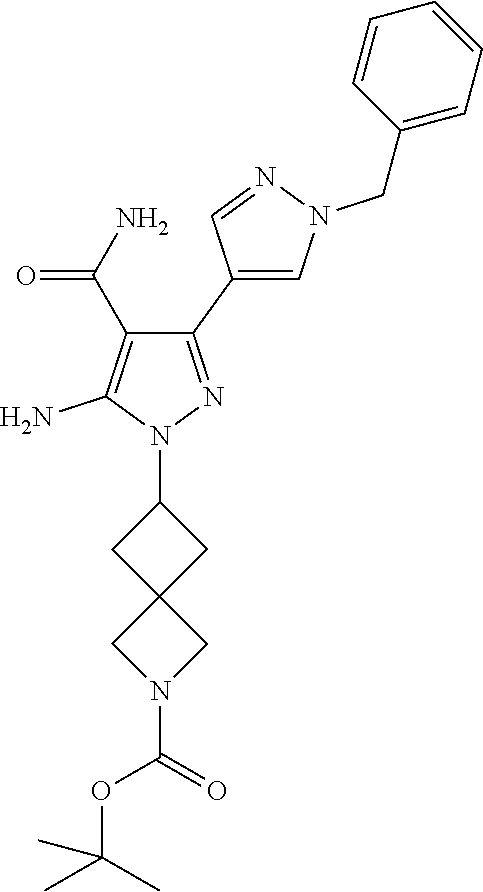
C1(C2=CN(CC3=CC=CC=C3)N=C2)=NN(C2CC3(C2)CN(C(=O)OC(C)(C)C)C3)C(N)=C1C(N)=O
